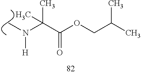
C(C(OCC(C)C)=O)(C)(N([H])C)C
